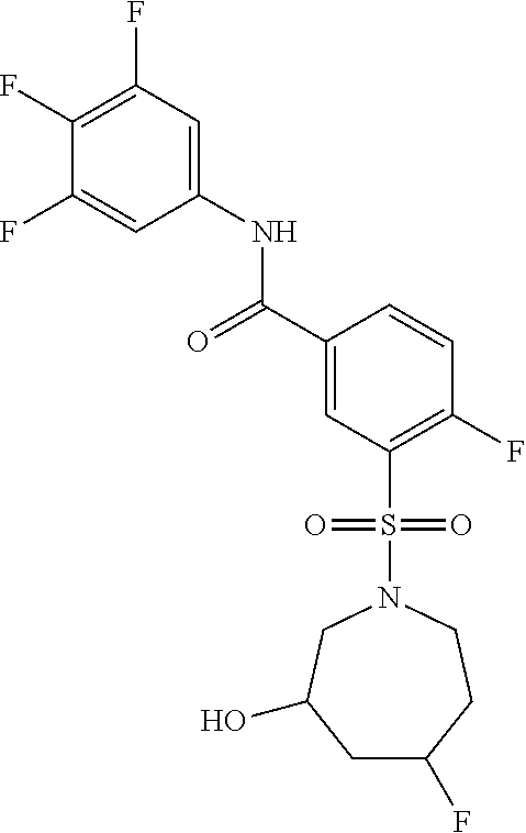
C1(F)=C(F)C=C(NC(C2=CC(S(=O)(=O)N3CC(O)CC(F)CC3)=C(F)C=C2)=O)C=C1F
